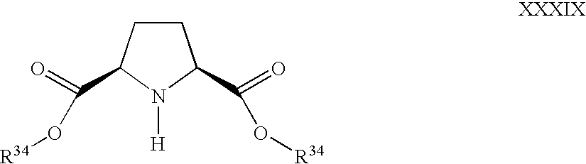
C1CC(C(O[R34])=O)N([H])C1C(=O)O[R34]
